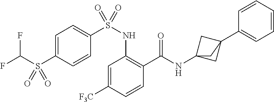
C1=C([F3C])C=CC(C(=O)NC23CC(C4=CC=CC=C4)(C2)C3)=C1NS(C1=CC=C(S(C(F)F)(=O)=O)C=C1)(=O)=O
